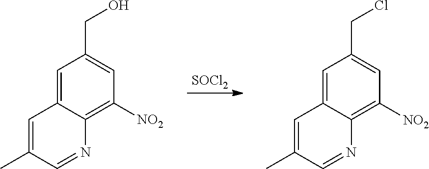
C1=C(C)C=NC2=C([NO2])C=C(CO)C=C12.C1=C(C)C=NC2=C([NO2])C=C(CCl)C=C12.[SOCl2]
